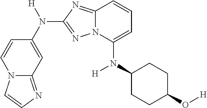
C1=CN2C(=NC=C2)C=C1N([H])C1=NN2C(=N1)C=CC=C2N(C1CCC(O[H])CC1)[H]
